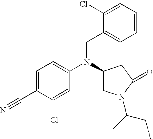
C1=C(C#N)C(Cl)=CC(N(C2CN(C(CC)C)C(=O)C2)CC2=CC=CC=C2Cl)=C1
